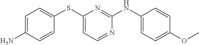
C1=CC(NC2=NC(SC3=CC=C(N)C=C3)=CC=N2)=CC=C1OC
